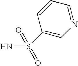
C1(S(N)(=O)=O)=CN=CC=C1
